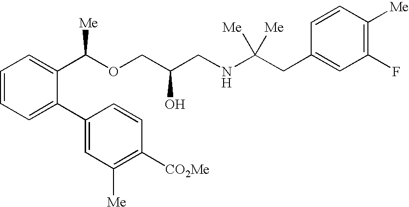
C1=CC=C(C2=CC([Me])=C([CO2Me])C=C2)C(C(OCC(CNC(CC2=CC(F)=C([Me])C=C2)([Me])[Me])O)[Me])=C1
